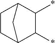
C1CC2C(*)C(*)C1C2
